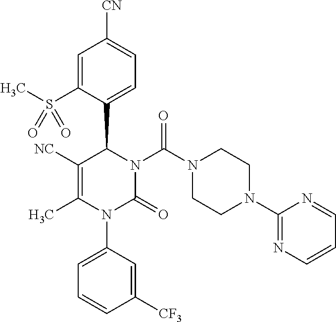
C1=C(S(C)(=O)=O)C(C2N(C(N3CCN(C4=NC=CC=N4)CC3)=O)C(=O)N(C3=CC=CC([CF3])=C3)C(C)=C2[NC])=CC=C1[CN]
